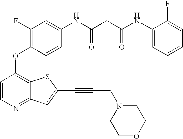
C1=CC(OC2=C(F)C=C(NC(CC(NC3=CC=CC=C3F)=O)=O)C=C2)=C2C(=N1)C=C(C#CCN1CCOCC1)S2
